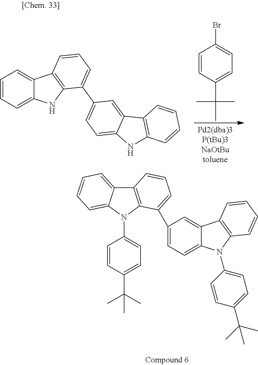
C12=C(N(C3=CC=C(C(C)(C)C)C=C3)C3=CC=CC=C13)C(C1=CC=C3C(=C1)C1=C(N3C3=CC=C(C(C)(C)C)C=C3)C=CC=C1)=CC=C2.C1=CC(C(C)(C)C)=CC=C1Br.C1=CC=C2C(=C1)C1=C(N2)C(C2=CC=C3C(=C2)C2=C(N3)C=CC=C2)=CC=C1
